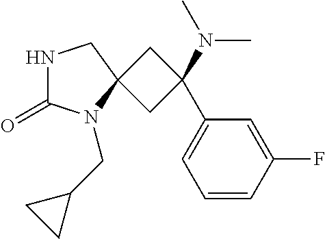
N1C(=O)N(CC2CC2)C2(C1)CC(C1=CC=CC(F)=C1)(N(C)C)C2
